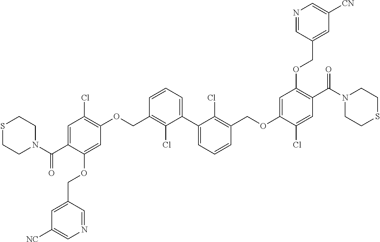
C1=C(C(=O)N2CCSCC2)C(OCC2=CC([NC])=CN=C2)=CC(OCC2=C(Cl)C(C3=CC=CC(COC4=CC(OCC5=CC([CN])=CN=C5)=C(C(=O)N5CCSCC5)C=C4Cl)=C3Cl)=CC=C2)=C1Cl
